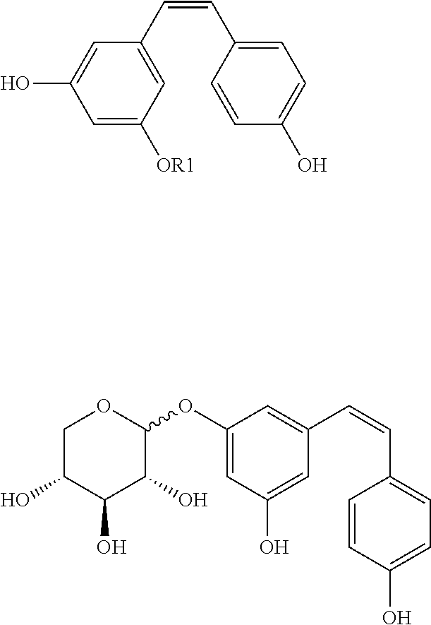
C1=C(O)C=C([OR1])C=C1C=CC1=CC=C(O)C=C1.C1C(O)C(O)C(O)C(OC2=CC(O)=CC(C=CC3=CC=C(O)C=C3)=C2)O1
